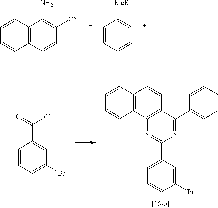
C12=C(C=CC([CN])=C1N)C=CC=C2.C1=CC=CC=C1[MgBr].C1=C(C2=NC3=C(C(C4=CC=CC=C4)=N2)C=CC2=C3C=CC=C2)C=C(Br)C=C1.C1=CC=C(Br)C=C1C(=O)Cl
